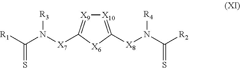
[X10]1=C([X8]N(C([R2])=S)[R4])[X6]C([X7]N(C([R1])=S)[R3])=[X9]1
